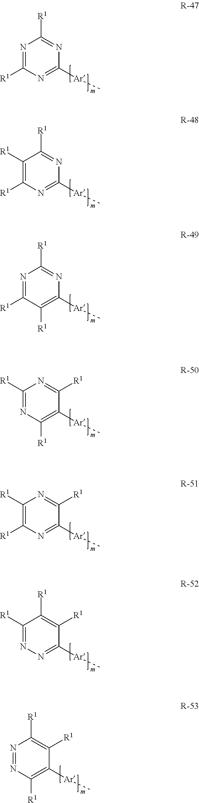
C1([Ar]C)=NC([R1])=NC([R1])=N1.C1([Ar]C)=NC([R1])=C([R1])C([R1])=N1.C1([Ar]C)=C([R1])C([R1])=NC([R1])=N1.C1([Ar]C)=C([R1])N=C([R1])N=C1[R1].C1([Ar]C)=NC([R1])=C([R1])N=C1[R1].C1([Ar]C)=NN=C([R1])C([R1])=C1[R1].C1([Ar]C)=C([R1])N=NC([R1])=C1[R1]
